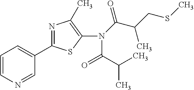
C1=CN=CC(C2=NC(C)=C(N(C(C(CSC)C)=O)C(C(C)C)=O)S2)=C1
